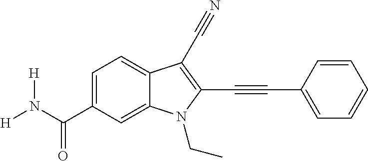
C1=C(C(N([H])[H])=O)C=C2C(=C1)C(C#N)=C(C#CC1=CC=CC=C1)N2CC
